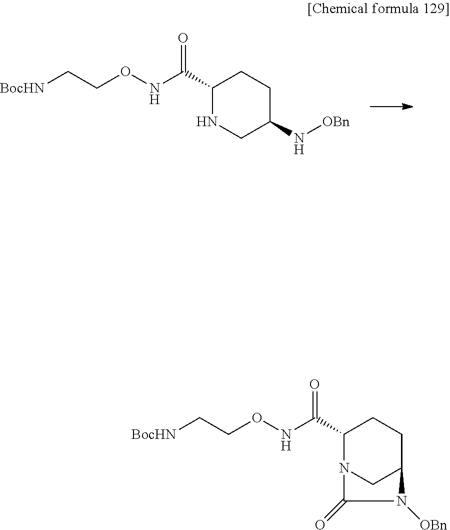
C1C(C(=O)NOCC[BocHN])NCC(N[OBn])C1.C1C(C(=O)NOCC[BocHN])N2CC(C1)N([OBn])C2=O
